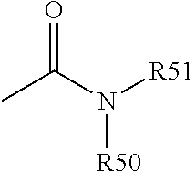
CC(=O)N([R51])[R50]
